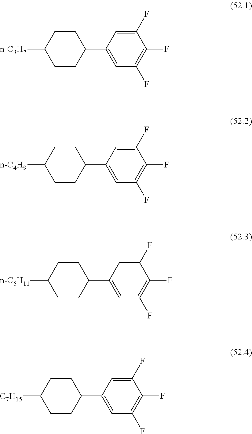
C1(F)=CC(C2CCC([C7H15])CC2)=CC(F)=C1F.C1(F)=CC(C2CCC([n-C5H11])CC2)=CC(F)=C1F.C1(F)=CC(C2CCC([n-C4H9])CC2)=CC(F)=C1F.C1(F)=CC(C2CCC([n-C3H7])CC2)=CC(F)=C1F
